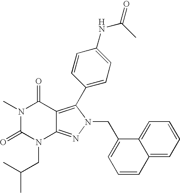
N1(C)C(=O)N(CC(C)C)C2=NN(CC3=CC=CC4=CC=CC=C34)C(C3=CC=C(NC(C)=O)C=C3)=C2C1=O
